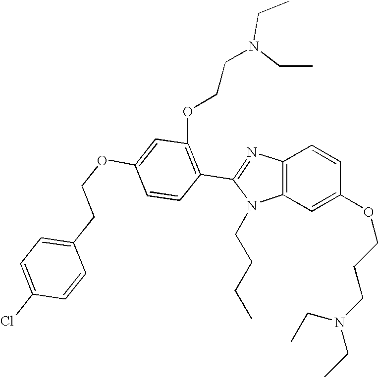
C1(CCOC2=CC(OCCN(CC)CC)=C(C3=NC4=C(N3CCCC)C=C(OCCCN(CC)CC)C=C4)C=C2)=CC=C(Cl)C=C1
